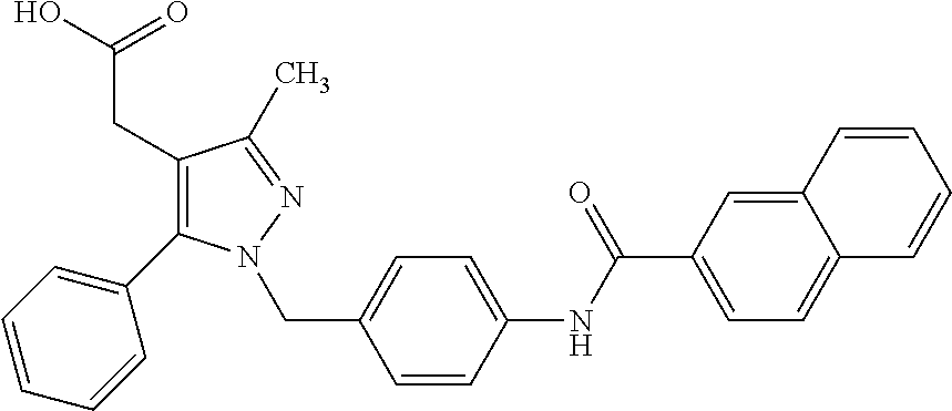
C1(CC(=O)O)=C(C2=CC=CC=C2)N(CC2=CC=C(NC(C3=CC=C4C(=C3)C=CC=C4)=O)C=C2)N=C1C
